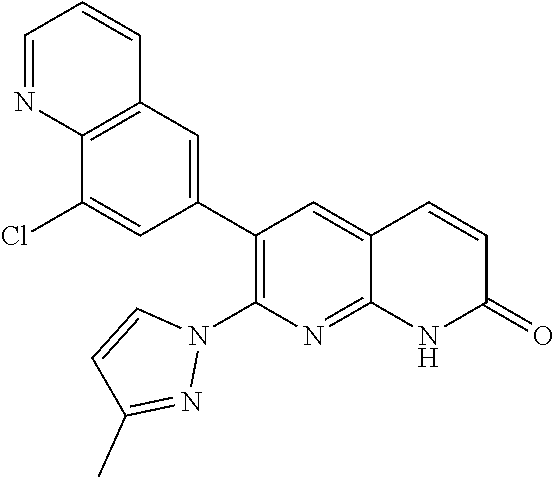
C12=C(C=C(C3=C(N4C=CC(C)=N4)N=C4C(=C3)C=CC(=O)N4)C=C1Cl)C=CC=N2
